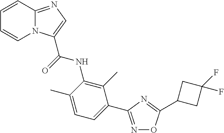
C1=C(C)C(NC(=O)C2=CN=C3N2C=CC=C3)=C(C)C(C2=NOC(C3CC(F)(F)C3)=N2)=C1
